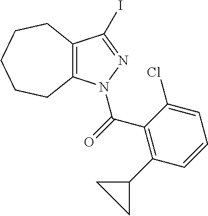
C12=C(C(I)=NN1C(=O)C1=C(C3CC3)C=CC=C1Cl)CCCCC2
